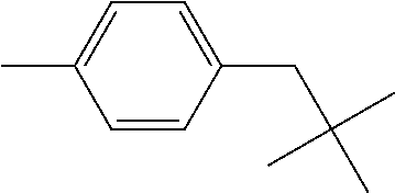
C1=CC(CC(C)(C)C)=CC=C1C
